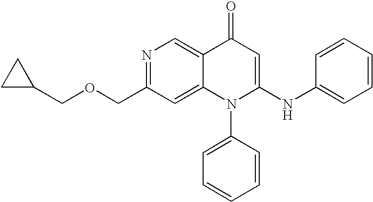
O(CC1CC1)CC1=NC=C2C(=C1)N(C1=CC=CC=C1)C(NC1=CC=CC=C1)=CC2=O
